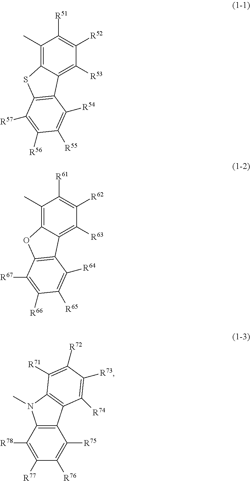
C1(C)=C2C(=C([R53])C([R52])=C1[R51])C1=C(S2)C([R57])=C([R56])C([R55])=C1[R54].C1(C)=C2C(=C([R63])C([R62])=C1[R61])C1=C(O2)C([R67])=C([R66])C([R65])=C1[R64].C12=C(C([R78])=C([R77])C([R76])=C1[R75])N(C)C1=C2C([R74])=C([R73])C([R72])=C1[R71]
